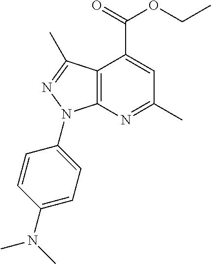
C12=C(N=C(C)C=C1C(=O)OCC)N(C1=CC=C(N(C)C)C=C1)N=C2C
